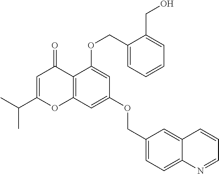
C1=C(C(C)C)OC2=C(C1=O)C(OCC1=CC=CC=C1CO)=CC(OCC1=CC=C3C(=C1)C=CC=N3)=C2
